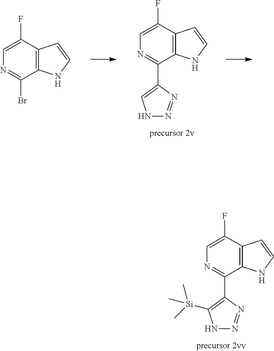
C12=C(C(F)=CN=C1C1=C([Si](C)(C)C)NN=N1)C=CN2.C12=C(C(F)=CN=C1C1=CNN=N1)C=CN2.C12=C(C(F)=CN=C1Br)C=CN2
